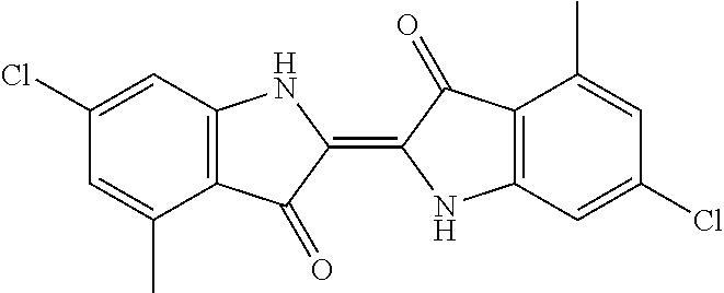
C1(Cl)=CC2=C(C(C)=C1)C(=O)C(=C1NC3=C(C1=O)C(C)=CC(Cl)=C3)N2
